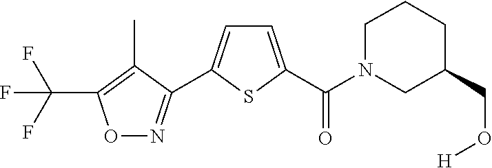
C(F)(F)(F)C1=C(C)C(C2=CC=C(C(N3CC(CO[H])CCC3)=O)S2)=NO1
